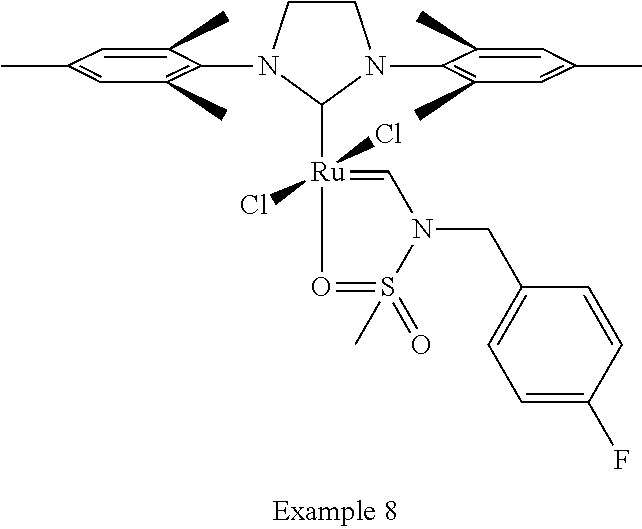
C1CN(C2=C(C)C=C(C)C=C2C)C([Ru]2(Cl)(Cl)=CN(CC3=CC=C(F)C=C3)S(C)(=O)=O2)N1C1=C(C)C=C(C)C=C1C
